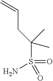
NS(=O)(=O)C(C)(C)CC=C
